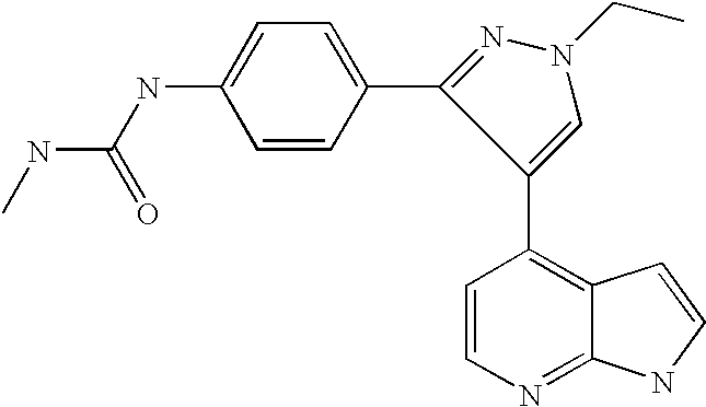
CNC(NC1=CC=C(C2=NN(CC)C=C2C2=C3C(=NC=C2)NC=C3)C=C1)=O
